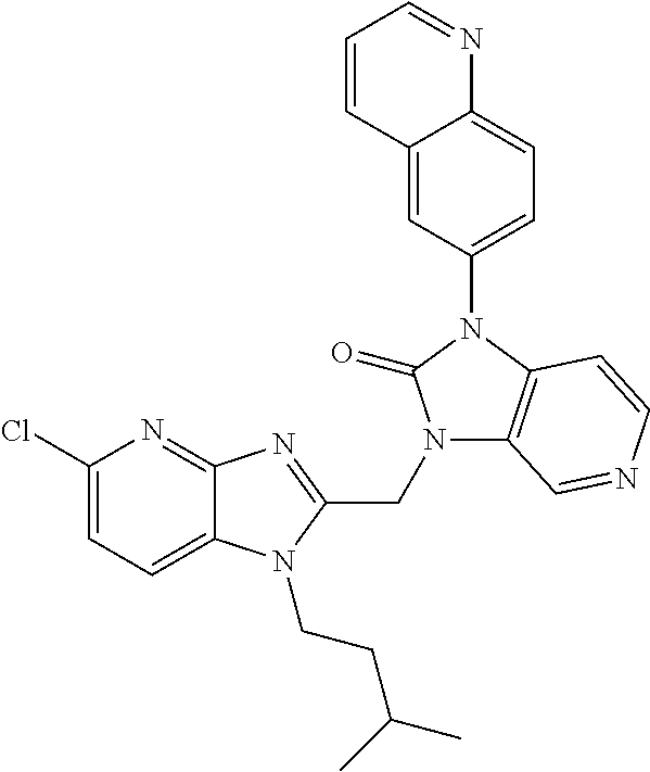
C12=NC(Cl)=CC=C1N(CCC(C)C)C(CN1C3=C(N(C4=CC=C5C(=C4)C=CC=N5)C1=O)C=CN=C3)=N2
